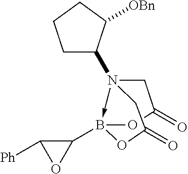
N12(C3CCCC3[OBn])->B(C3C([Ph])O3)(OC(=O)C1)OC(=O)C2
